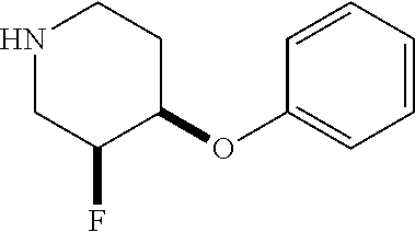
N1CC(F)C(OC2=CC=CC=C2)CC1
